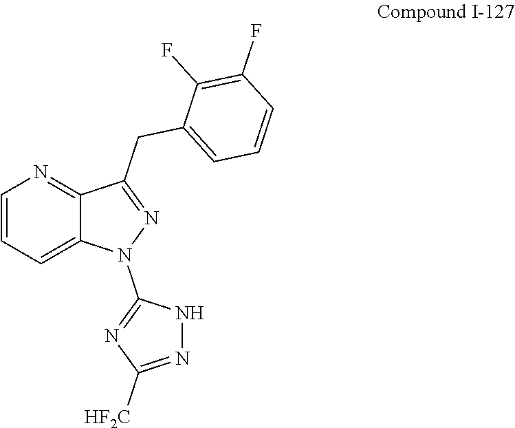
C1(CC2=NN(C3=NC([HF2C])=NN3)C3=CC=CN=C32)=CC=CC(F)=C1F
